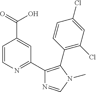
C1=CN=C(C2=C(C3=C(Cl)C=C(Cl)C=C3)N(C)C=N2)C=C1C(=O)O
